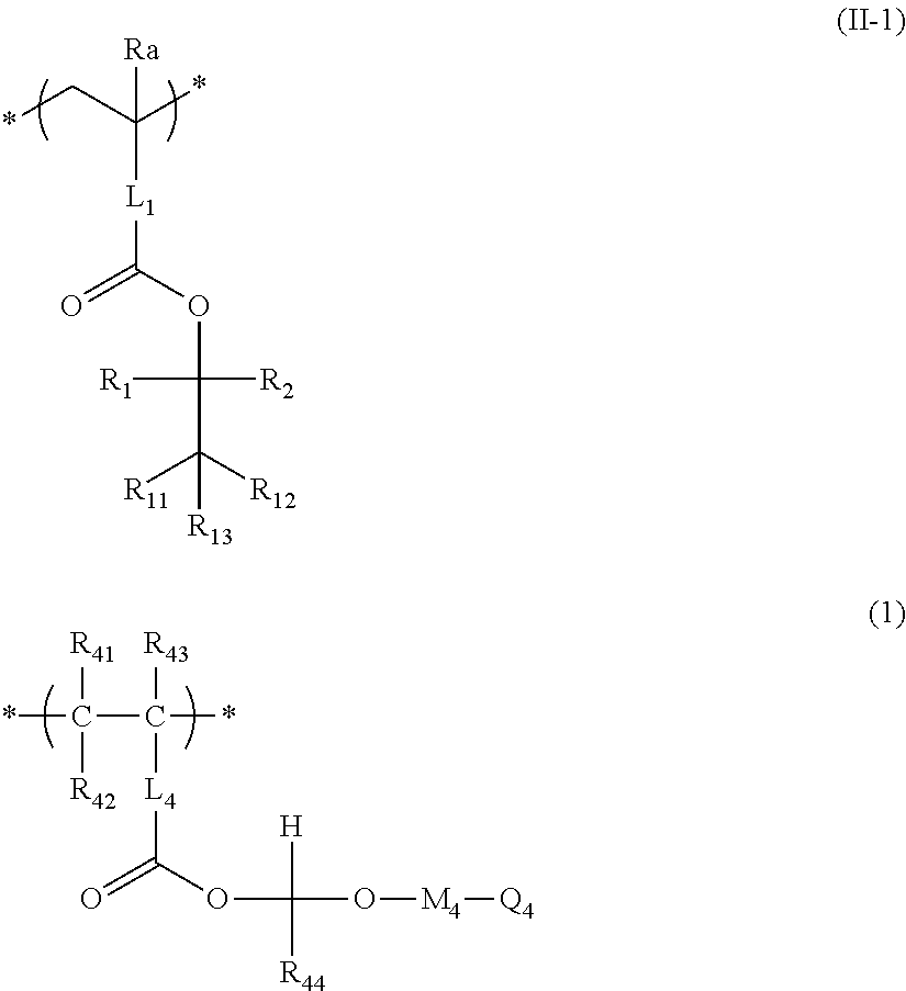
*CC(*)([L1]C(=O)OC(C([R12])([R11])[R13])([R2])[R1])[Ra].*C(C(*)([R43])[L4]C(=O)OC(O[M4][Q4])([H])[R44])([R41])[R42]
